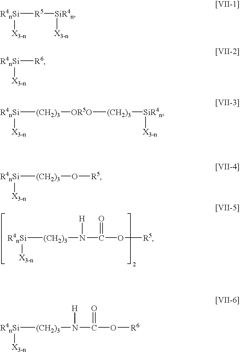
[R4nSi]([(CH2)3]N([H])C(O[R5])=O)[X3-n].[R4nSi]([(CH2)3]N([H])C(O[R6])=O)[X3-n].[R5]([R4nSi][X3-n])[SiR4n][X3-n].[R4nSi]([R6])[X3-n].[R4nSi]([X3-n])[(CH2)3][OR5O][(CH2)3][SiR4n][X3-n].[R4nSi]([(CH2)3]O[R5])[X3-n]
